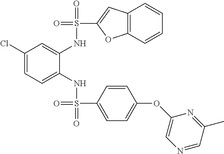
C1(Cl)=CC=C(NS(=O)(C2=CC=C(OC3=CN=CC(C)=N3)C=C2)=O)C(NS(=O)(C2=CC3=C(O2)C=CC=C3)=O)=C1
